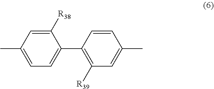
CC1=CC=C(C2=C([R39])C=C(C)C=C2)C([R38])=C1
